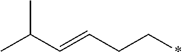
CC(C=CCC*)C
